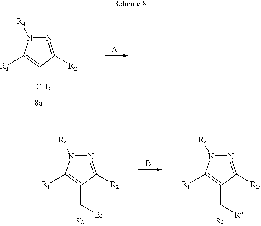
N1=C([R2])C(C)=C([R1])N1[R4].[A].N1=C([R2])C(CBr)=C([R1])N1[R4].N1=C([R2])C(C[R])=C([R1])N1[R4].B
